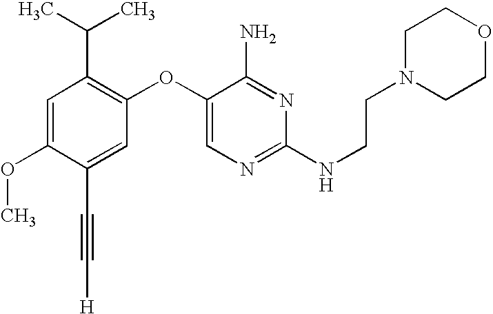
C1=C(OC)C(C#C[H])=CC(OC2=CN=C(NCCN3CCOCC3)N=C2N)=C1C(C)C
